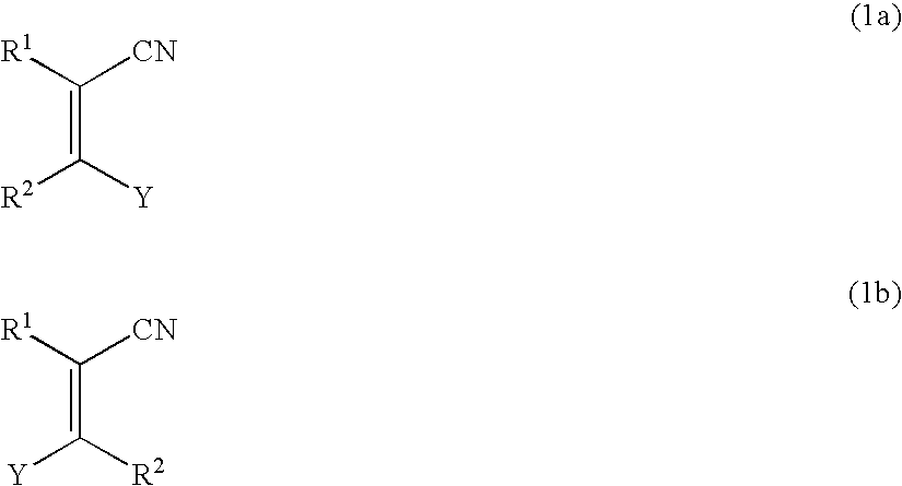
C(=C([Y])[R2])([R1])[CN].C(=C([R2])[Y])([R1])[CN]
